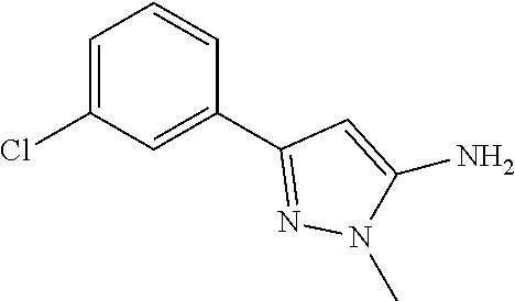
C1=C(Cl)C=C(C2=NN(C)C(N)=C2)C=C1
